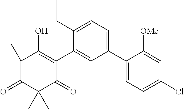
C1(C2=CC=C(Cl)C=C2[OMe])=CC=C(CC)C(C2=C(O)C(C)(C)C(=O)C(C)(C)C2=O)=C1
